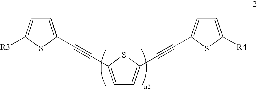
C(#CC1=CC=C(C#CC2=CC=C([R4])S2)S1)C1=CC=C([R3])S1
